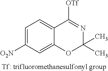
C1=C([O2N])C=C2C(=C1)C([OTf])=NC(C)(C)O2
